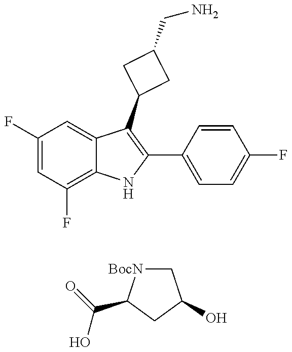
C1(F)=CC(F)=C2C(=C1)C(C1CC(CN)C1)=C(C1=CC=C(F)C=C1)N2.C1[BocN]C(C(=O)O)CC1O
